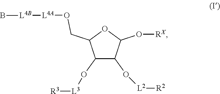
C1(O[L3][R3])C(O[L2][R2])C(O[RX])OC1CO[L4A][L4B]B
